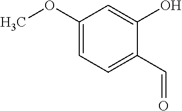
C1(OC)=CC=C(C=O)C(O)=C1
